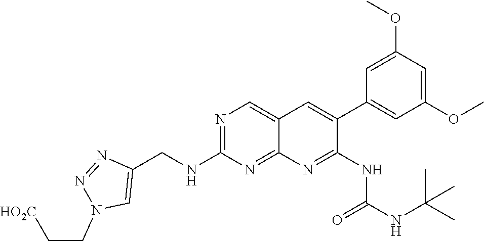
N1=C(NCC2=CN(CC[HO2C])N=N2)N=C2C(=C1)C=C(C1=CC(OC)=CC(OC)=C1)C(NC(=O)NC(C)(C)C)=N2
